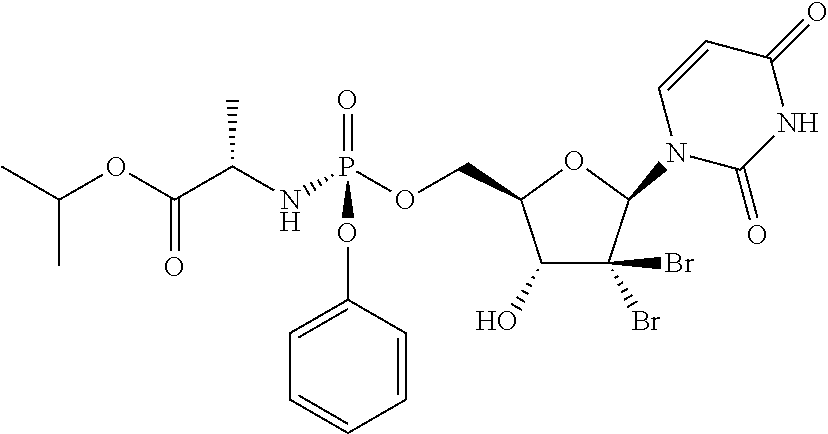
C1(O)C(Br)(Br)C(N2C(=O)NC(=O)C=C2)OC1COP(NC(C(OC(C)C)=O)C)(=O)OC1=CC=CC=C1
